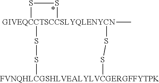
S1[GIVEQCCTSCCSLYQLENYCN]2(C)(S1)SS[FVNQHLCGSHLVEALYLVCGERGFFYTPK]SS2
